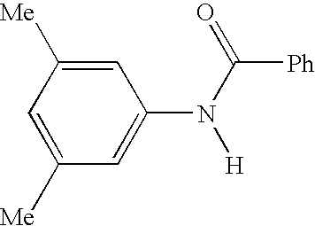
C1=C([Me])C=C(N(C([Ph])=O)[H])C=C1[Me]
